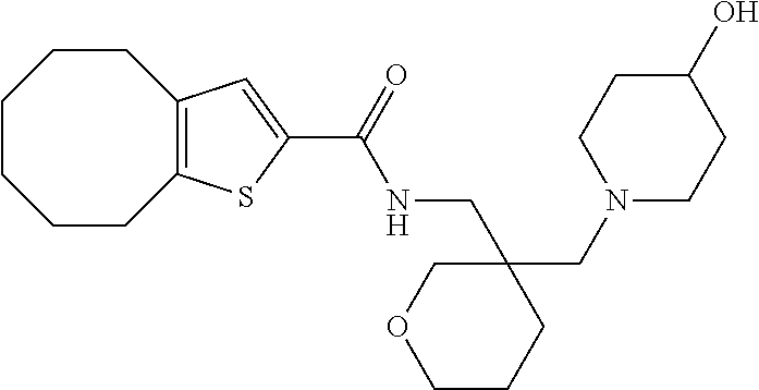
C1CCCC2=C(CC1)C=C(C(=O)NCC1(CN3CCC(O)CC3)COCCC1)S2
